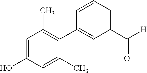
C1(O)=CC(C)=C(C2=CC(C([H])=O)=CC=C2)C(C)=C1
